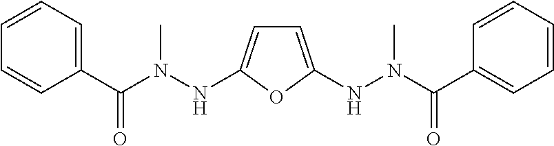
C1=CC(C(N(NC2=CC=C(NN(C(C3=CC=CC=C3)=O)C)O2)C)=O)=CC=C1
